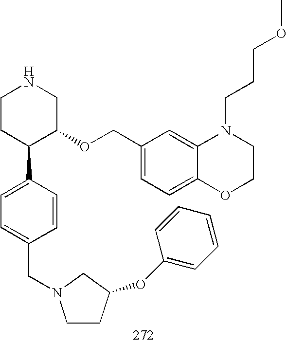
C1CC(C2=CC=C(CN3CCC(OC4=CC=CC=C4)C3)C=C2)C(OCC2=CC=C3C(=C2)N(CCCOC)CCO3)CN1
